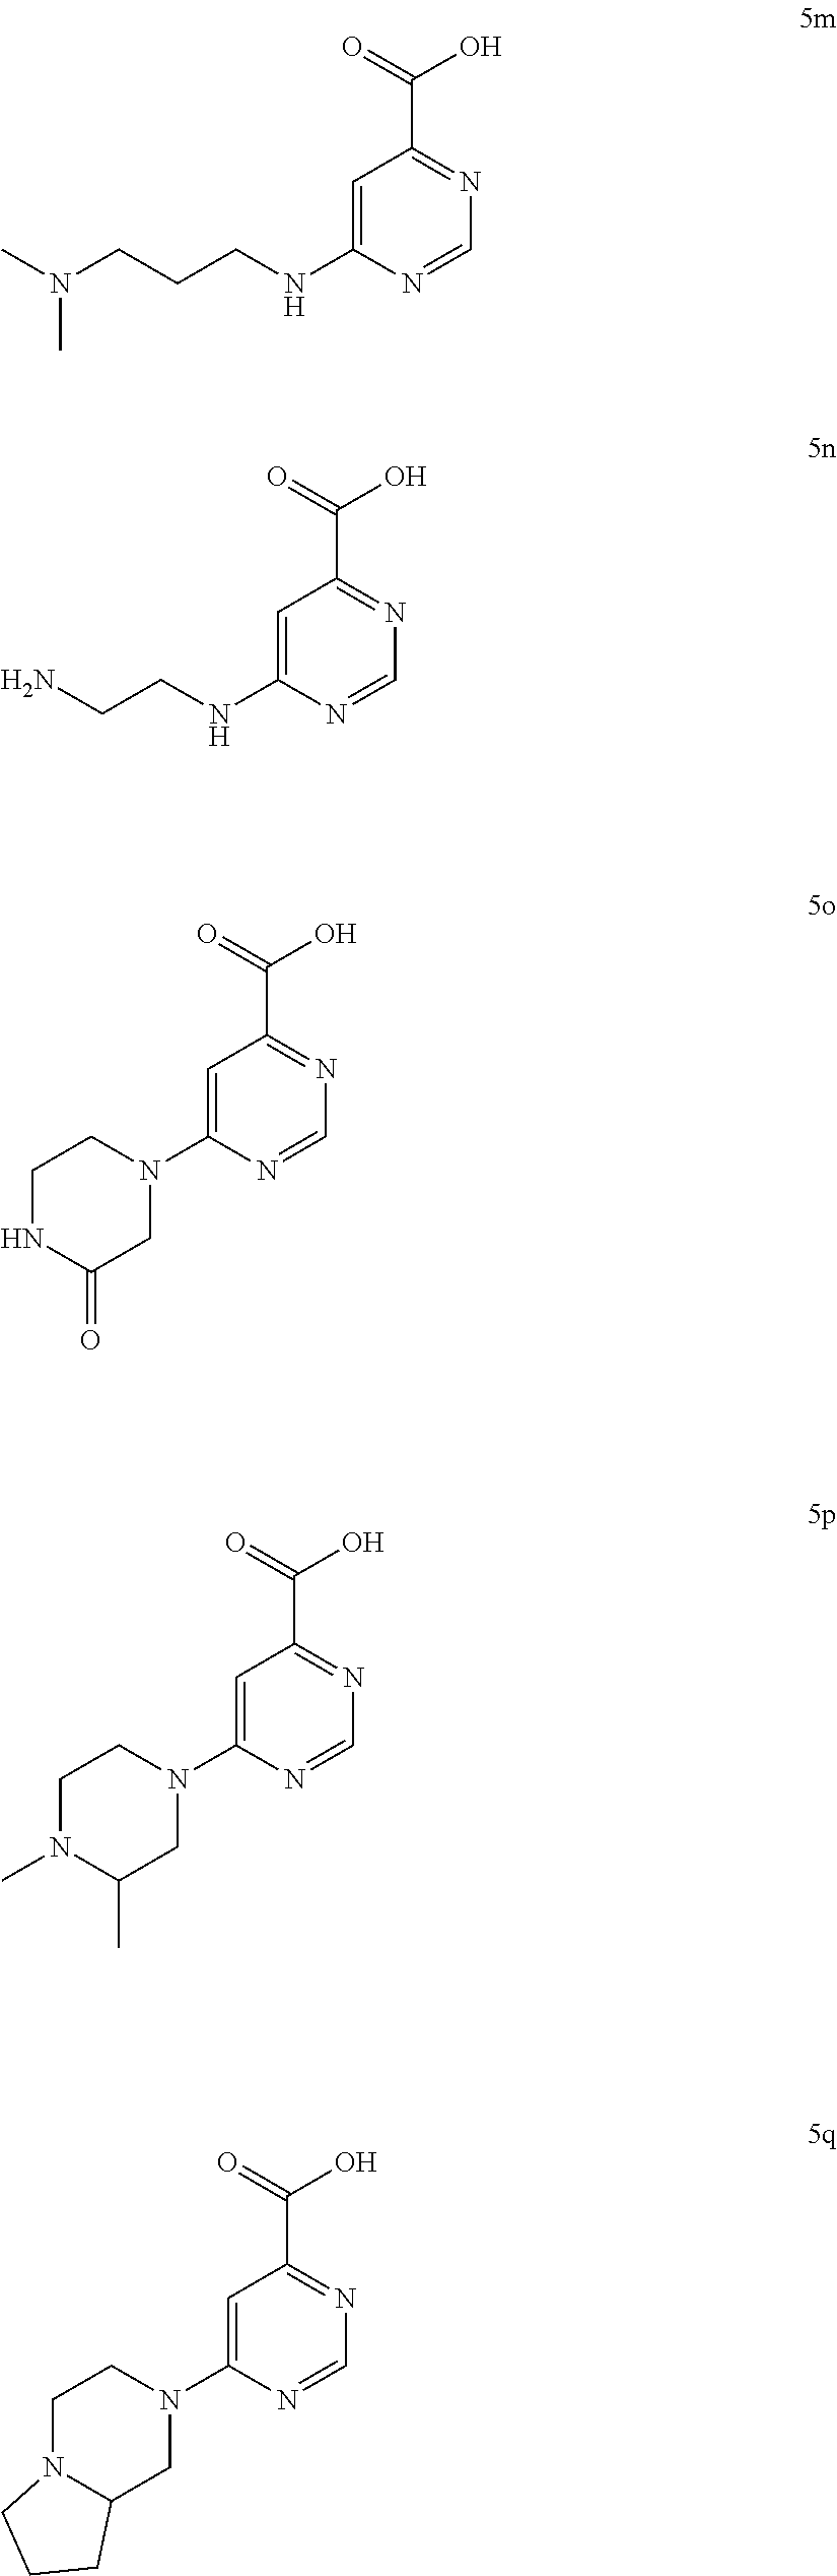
C1=C(NCCCN(C)C)N=CN=C1C(=O)O.C1=C(NCCN)N=CN=C1C(=O)O.C1=C(N2CCNC(=O)C2)N=CN=C1C(=O)O.C1=C(N2CCN(C)C(C)C2)N=CN=C1C(=O)O.C1=C(N2CCN3C(C2)CCC3)N=CN=C1C(=O)O
